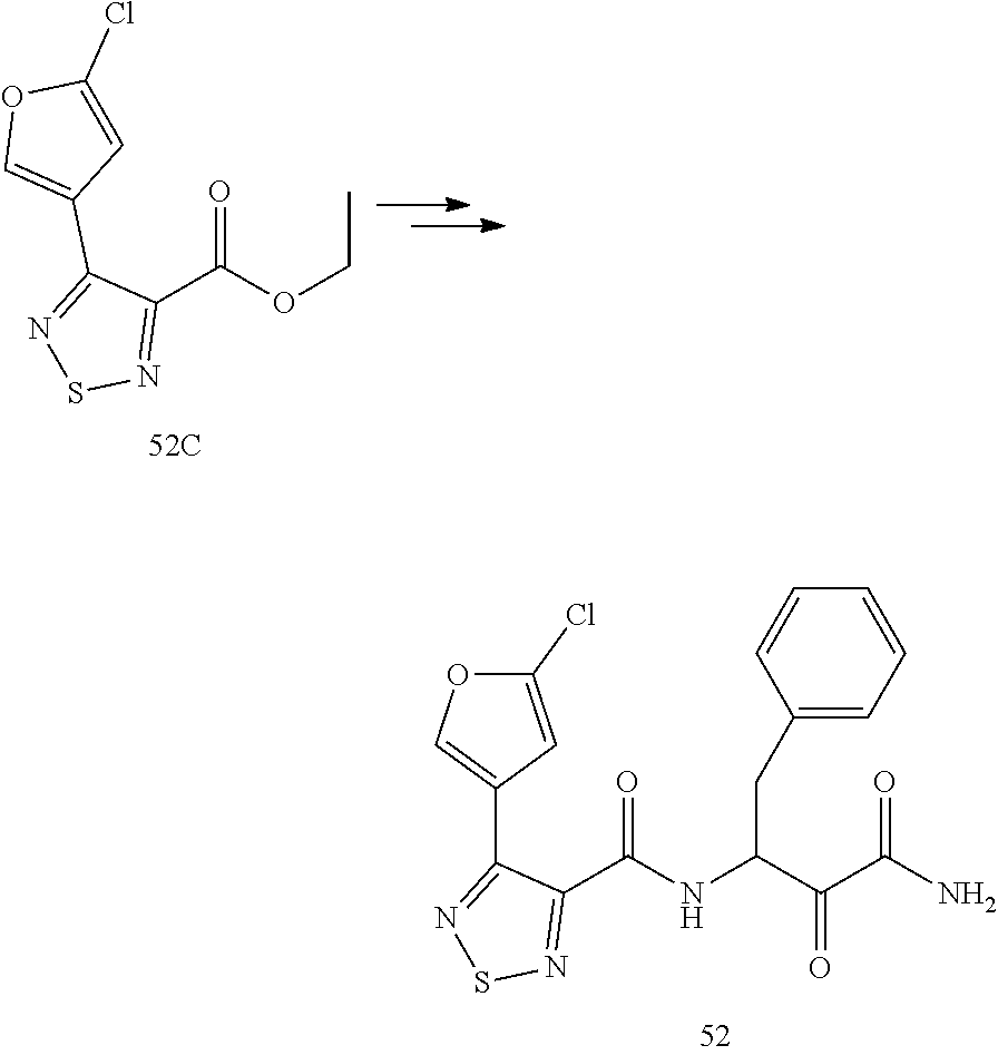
C1(C(NC(C(C(N)=O)=O)CC2=CC=CC=C2)=O)=NSN=C1C1=COC(Cl)=C1.C1(C(OCC)=O)=NSN=C1C1=COC(Cl)=C1
